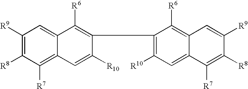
C1([R9])=C([R8])C([R7])=C2C(=C1)C([R6])=C(C1=C([R10])C=C3C(=C1[R6])C=C([R9])C([R8])=C3[R7])C([R10])=C2
